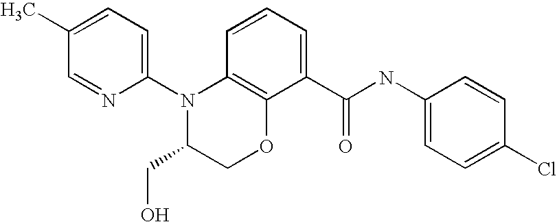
C1(N2C(CO)COC3=C2C=CC=C3C(NC2=CC=C(Cl)C=C2)=O)=CC=C(C)C=N1
